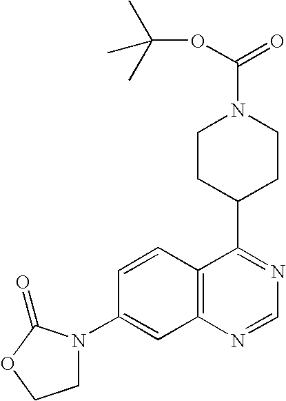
C1=CC2=C(C=C1N1CCOC1=O)N=CN=C2C1CCN(C(OC(C)(C)C)=O)CC1
